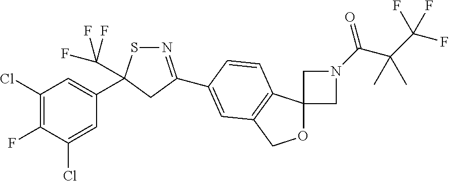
N1=C(C2=CC3=C(C4(OC3)CN(C(=O)C(C(F)(F)F)(C)C)C4)C=C2)CC(C2=CC(Cl)=C(F)C(Cl)=C2)(C(F)(F)F)S1
